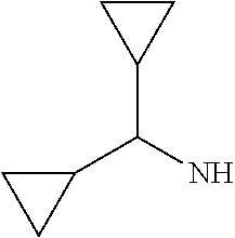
C1CC1C(N)C1CC1
